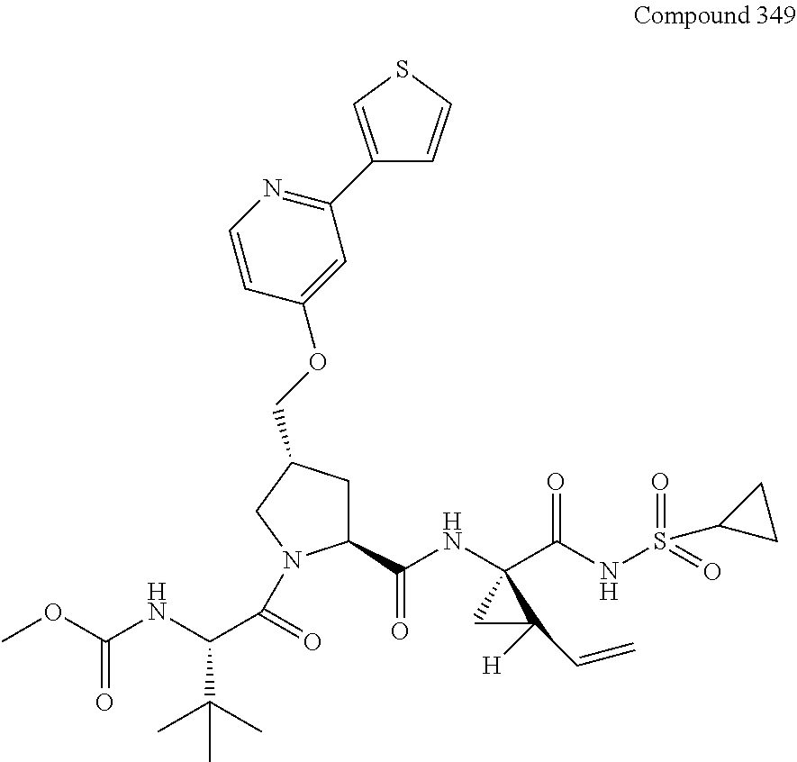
C1(C(NC2(C(NS(=O)(=O)C3CC3)=O)CC2([H])C=C)=O)CC(COC2=CC(C3=CSC=C3)=NC=C2)CN1C(C(NC(OC)=O)C(C)(C)C)=O
